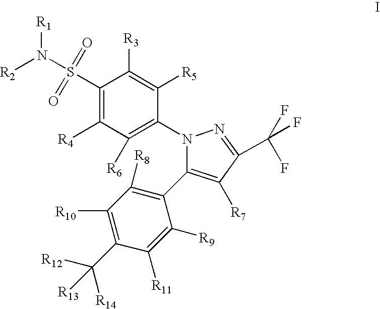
C1(S(N([R2])[R1])(=O)=O)=C([R4])C([R6])=C(N2C(C3=C([R8])C([R10])=C(C([R12])([R14])[R13])C([R11])=C3[R9])=C([R7])C(C(F)(F)F)=N2)C([R5])=C1[R3]
